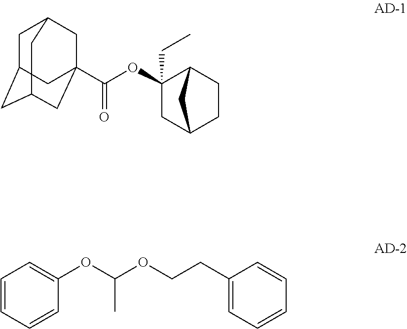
C1C2CC3CC(C(OC4(CC)CC5CCC4C5)=O)(CC1C3)C2.C1=CC=CC(OC(OCCC2=CC=CC=C2)C)=C1
